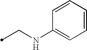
C(NC1=CC=CC=C1)C
